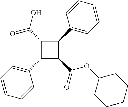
C1(C(O)=O)C(C2=CC=CC=C2)C(C(=O)OC2CCCCC2)C1C1=CC=CC=C1
